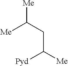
[Me]C(CC([Me])[Pyd])[Me]
